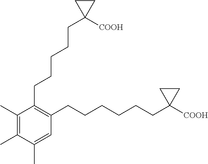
C1(CCCCCC2([COOH])CC2)=C(CCCCCCC2([COOH])CC2)C=C(C)C(C)=C1C
